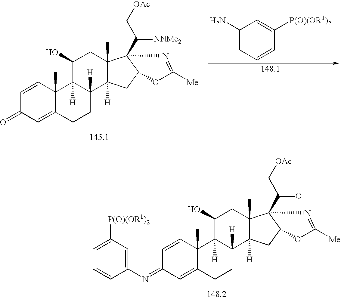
C1=CC2(C)C(=CC1=O)CCC1([H])C2([H])C(O)CC2(C)C1([H])CC1C2(C(=[NNMe2])C[OAc])N=C([Me])O1.C1(N)=CC=CC([P(O)(OR1)2])=C1.C1=CC2(C)C(=CC1=NC1=CC([P(O)(OR1)2])=CC=C1)CCC1([H])C2([H])C(O)CC2(C)C1([H])CC1C2(C(=O)C[OAc])N=C([Me])O1
